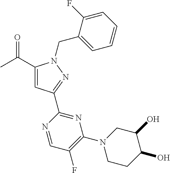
C(C1=CC(C2=NC(N3CCC(O)C(O)C3)=C(F)C=N2)=NN1CC1=CC=CC=C1F)(C)=O
